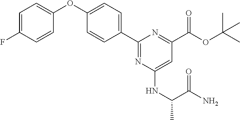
C1=C(F)C=CC(OC2=CC=C(C3=NC(NC(C)C(N)=O)=CC(C(OC(C)(C)C)=O)=N3)C=C2)=C1
